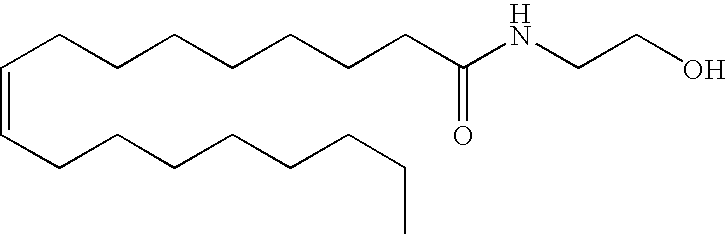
C(CCCCCCCC(NCCO)=O)=CCCCCCCCC
